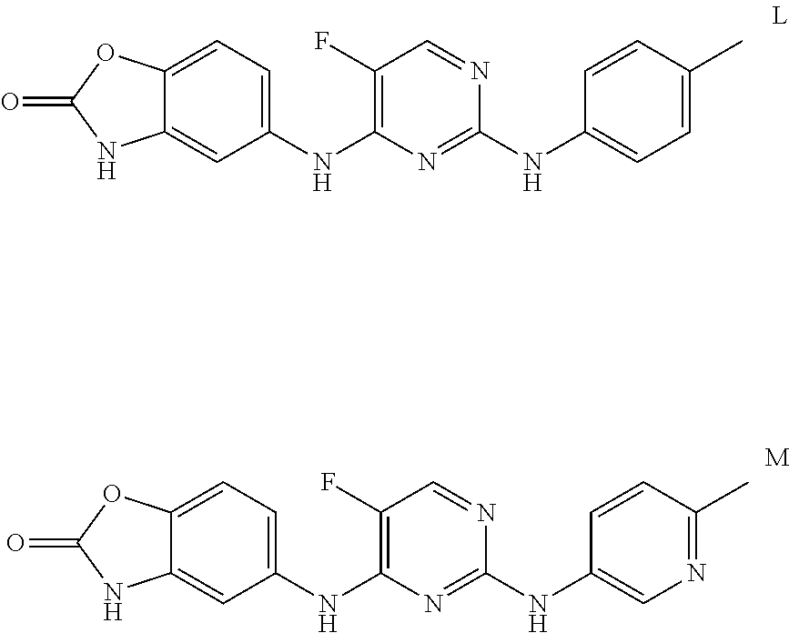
C12=CC(NC3=C(F)C=NC(NC4=CC=C(C)C=C4)=N3)=CC=C1OC(=O)N2.C12=CC(NC3=C(F)C=NC(NC4=CN=C(C)C=C4)=N3)=CC=C1OC(=O)N2
